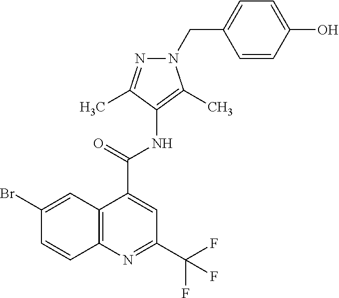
C12=C(N=C(C(F)(F)F)C=C1C(=O)NC1=C(C)N(CC3=CC=C(O)C=C3)N=C1C)C=CC(Br)=C2
